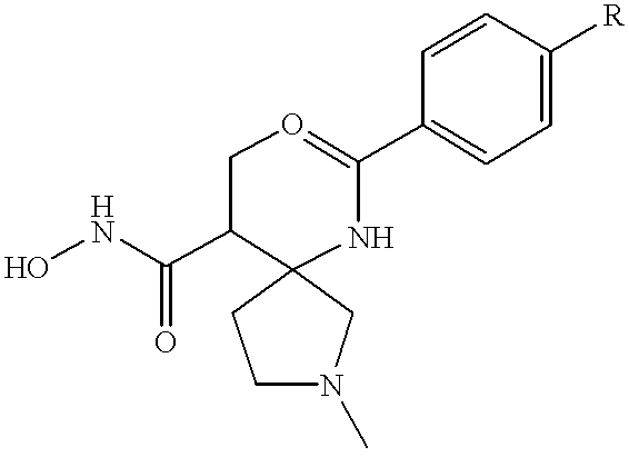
ONC(C1CO=C(C2=CC=C([R])C=C2)NC12CN(C)CC2)=O
